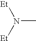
N(C)([Et])[Et]
